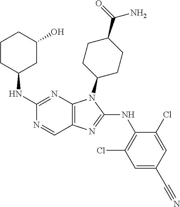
C1(NC2CC(O)CCC2)=NC2=C(C=N1)N=C(NC1=C(Cl)C=C(C#N)C=C1Cl)N2C1CCC(C(=O)N)CC1
